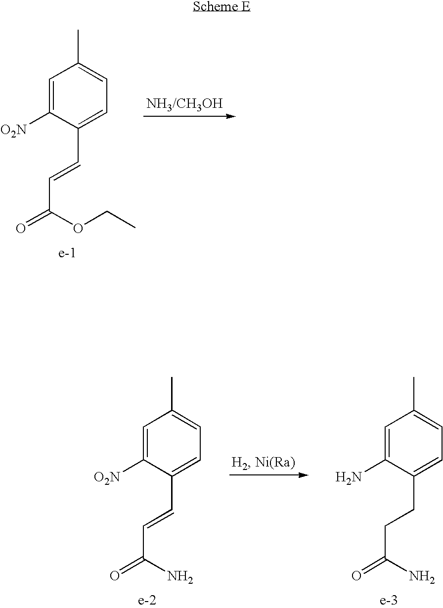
C1=C([O2N])C(C=CC(=O)OCC)=CC=C1C.C1=C([O2N])C(C=CC(=O)N)=CC=C1C.C1=C(N)C(CCC(=O)N)=CC=C1C
